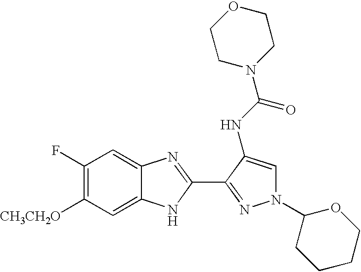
C1(F)=C([CH3CH2O])C=C2C(=C1)N=C(C1=NN(C3CCCCO3)C=C1NC(N1CCOCC1)=O)N2
